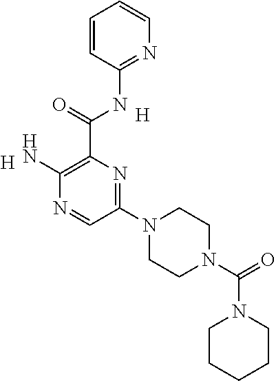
[H].[H].C1(N2CCN(C(=O)N3CCCCC3)CC2)=NC(C(=O)NC2=NC=CC=C2)=C(N)N=C1
